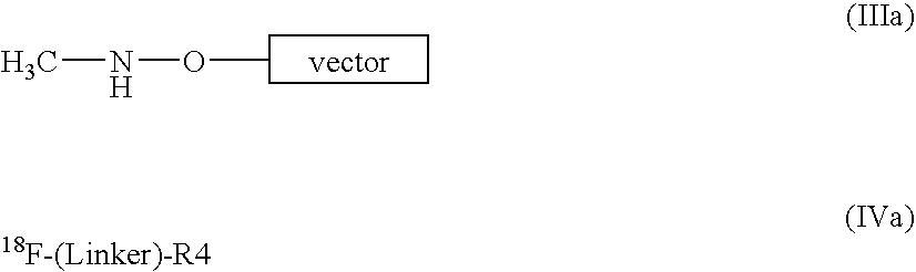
O(C)NC.[vector]
